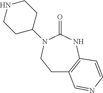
C1C2=C(NC(=O)N(C3CCNCC3)C1)C=CN=C2
